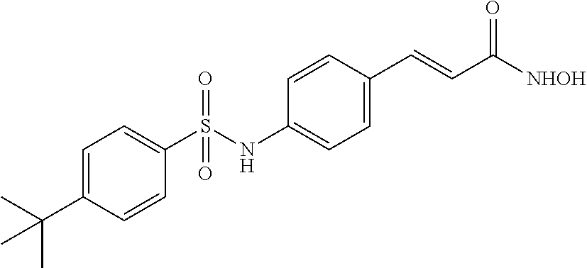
C1(C(C)(C)C)=CC=C(S(NC2=CC=C(C=CC([NHOH])=O)C=C2)(=O)=O)C=C1
